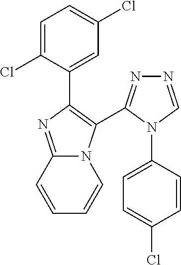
C1=C(Cl)C(C2=C(C3=NN=CN3C3=CC=C(Cl)C=C3)N3C(=N2)C=CC=C3)=CC(Cl)=C1
